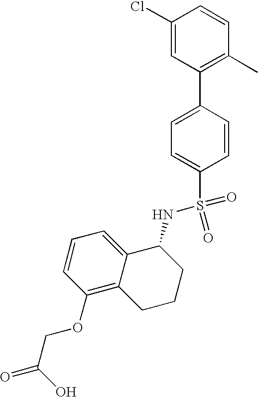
C1(Cl)=CC(C2=CC=C(S(NC3C4=CC=CC(OCC(=O)O)=C4CCC3)(=O)=O)C=C2)=C(C)C=C1
